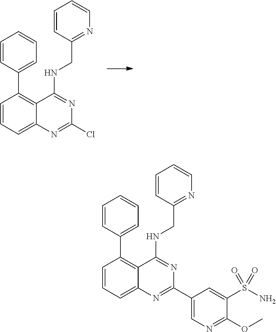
C1=CC=C2C(=C1C1=CC=CC=C1)C(NCC1=NC=CC=C1)=NC(Cl)=N2.C1=C(C2=NC3=CC=CC(C4=CC=CC=C4)=C3C(NCC3=NC=CC=C3)=N2)C=C(S(N)(=O)=O)C(OC)=N1
